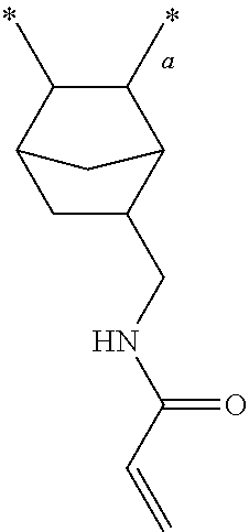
C1C(CNC(C=C)=O)C2C(C)C(C)C1C2
